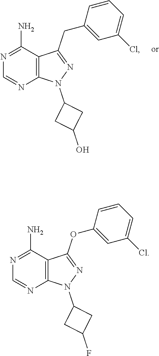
N1=C(N)C2=C(N=C1)N(C1CC(O)C1)N=C2CC1=CC(Cl)=CC=C1.N1=C(N)C2=C(N=C1)N(C1CC(F)C1)N=C2OC1=CC(Cl)=CC=C1
